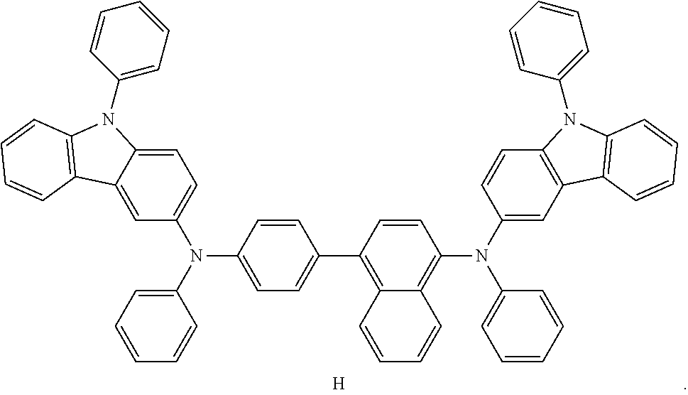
N(C1=CC=C(C2=C3C(=C(N(C4=CC=CC=C4)C4=CC5=C(C=C4)N(C4=CC=CC=C4)C4=C5C=CC=C4)C=C2)C=CC=C3)C=C1)(C1=CC=C2C(=C1)C1=C(N2C2=CC=CC=C2)C=CC=C1)C1=CC=CC=C1.[H]
